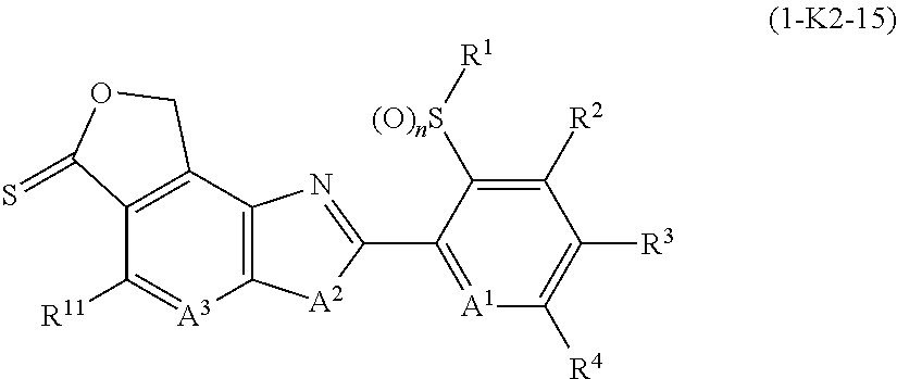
C12=C(C3=C([A3]=C1[R11])[A2]C(C1=[A1]C([R4])=C([R3])C([R2])=C1[(O)nS][R1])=N3)COC2=S
